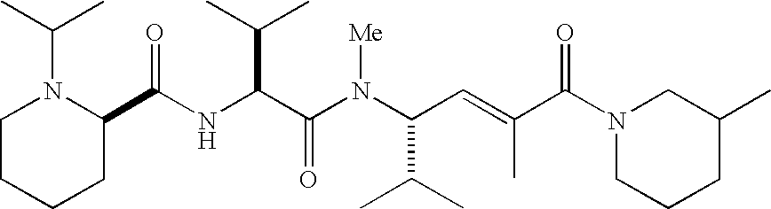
N(C(C(N(C(C(C)C)C=C(C)C(N1CCCC(C)C1)=O)[Me])=O)C(C)C)C(C1N(C(C)C)CCCC1)=O
